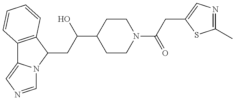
C12=C(C(CC(C3CCN(C(CC4=CN=C(C)S4)=O)CC3)O)N3C1=CN=C3)C=CC=C2
